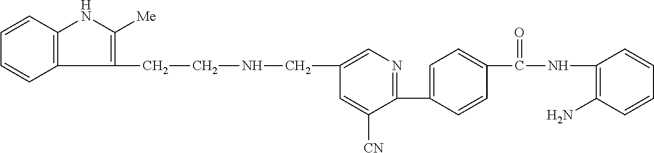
C1(C2=CC=C(C(NC3=C(N)C=CC=C3)=O)C=C2)=NC=C(CNCCC2=C([Me])NC3=C2C=CC=C3)C=C1[CN]
